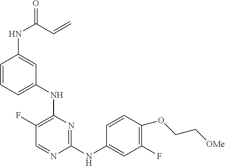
N(C1=NC(NC2=CC=CC(NC(=O)C=C)=C2)=C(F)C=N1)C1=CC(F)=C(OCC[OMe])C=C1
